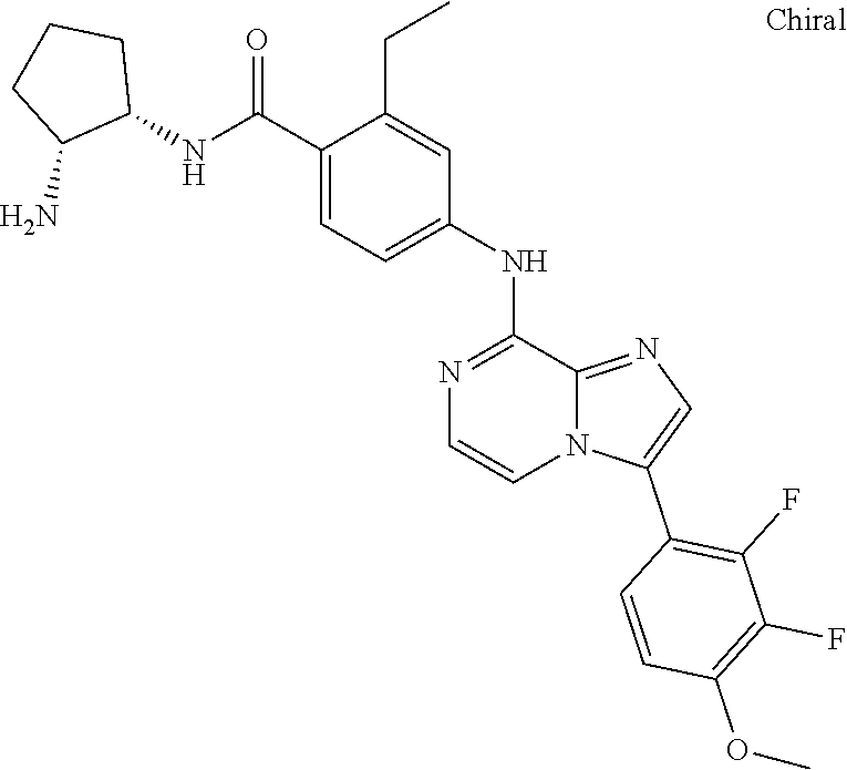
C(C1=CC=C(NC2=NC=CN3C2=NC=C3C2=C(F)C(F)=C(OC)C=C2)C=C1CC)(NC1CCCC1N)=O
